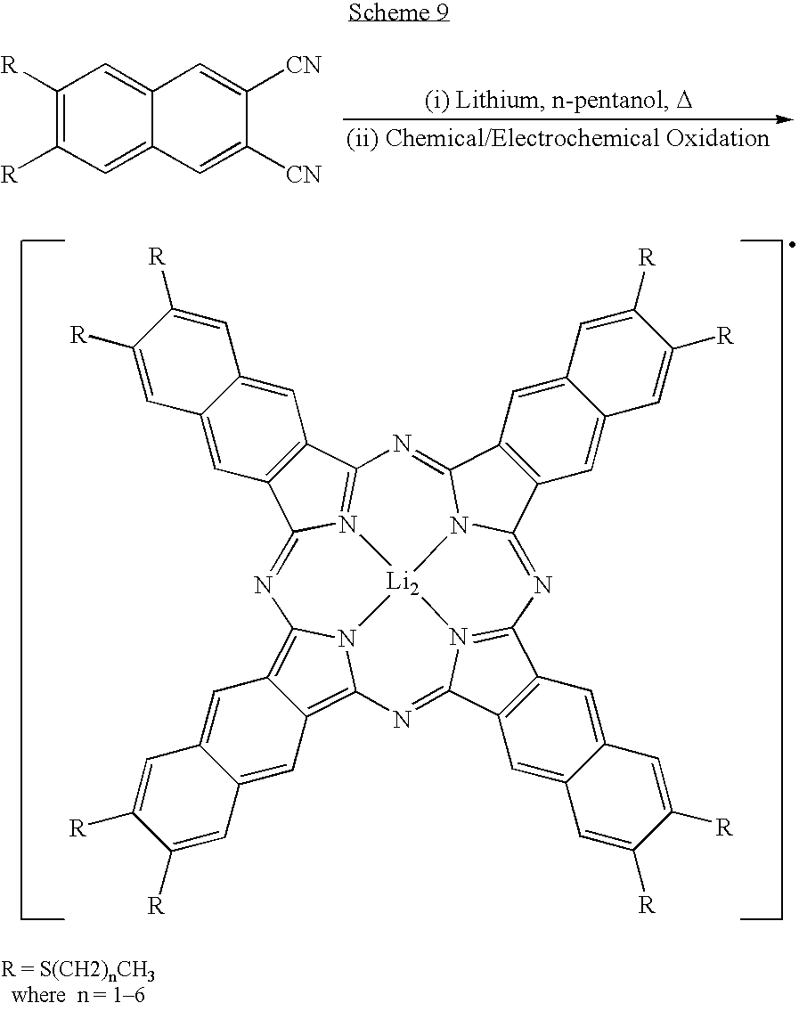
C1([R])=C([R])C=C2C(=C1)C=C([CN])C([CN])=C2.C12=CC3=C(C=C1C=C([R])C([R])=C2)C1=N2C3=NC3=C4C=C5C(=CC4=C4N3[Li2]23N2=C(C6=C(C=C7C(=C6)C=C([R])C([R])=C7)C2=N4)N=C2C4=C(C=C6C(=C4)C=C([R])C([R])=C6)C(=N1)N23)C=C([R])C([R])=C5
